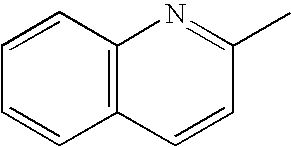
C1=CC2=C(C=C1)C=CC(C)=N2
